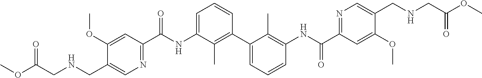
C1(OC)=CC(C(NC2=CC=CC(C3=CC=CC(NC(C4=NC=C(CNCC(OC)=O)C(OC)=C4)=O)=C3C)=C2C)=O)=NC=C1CNCC(OC)=O
